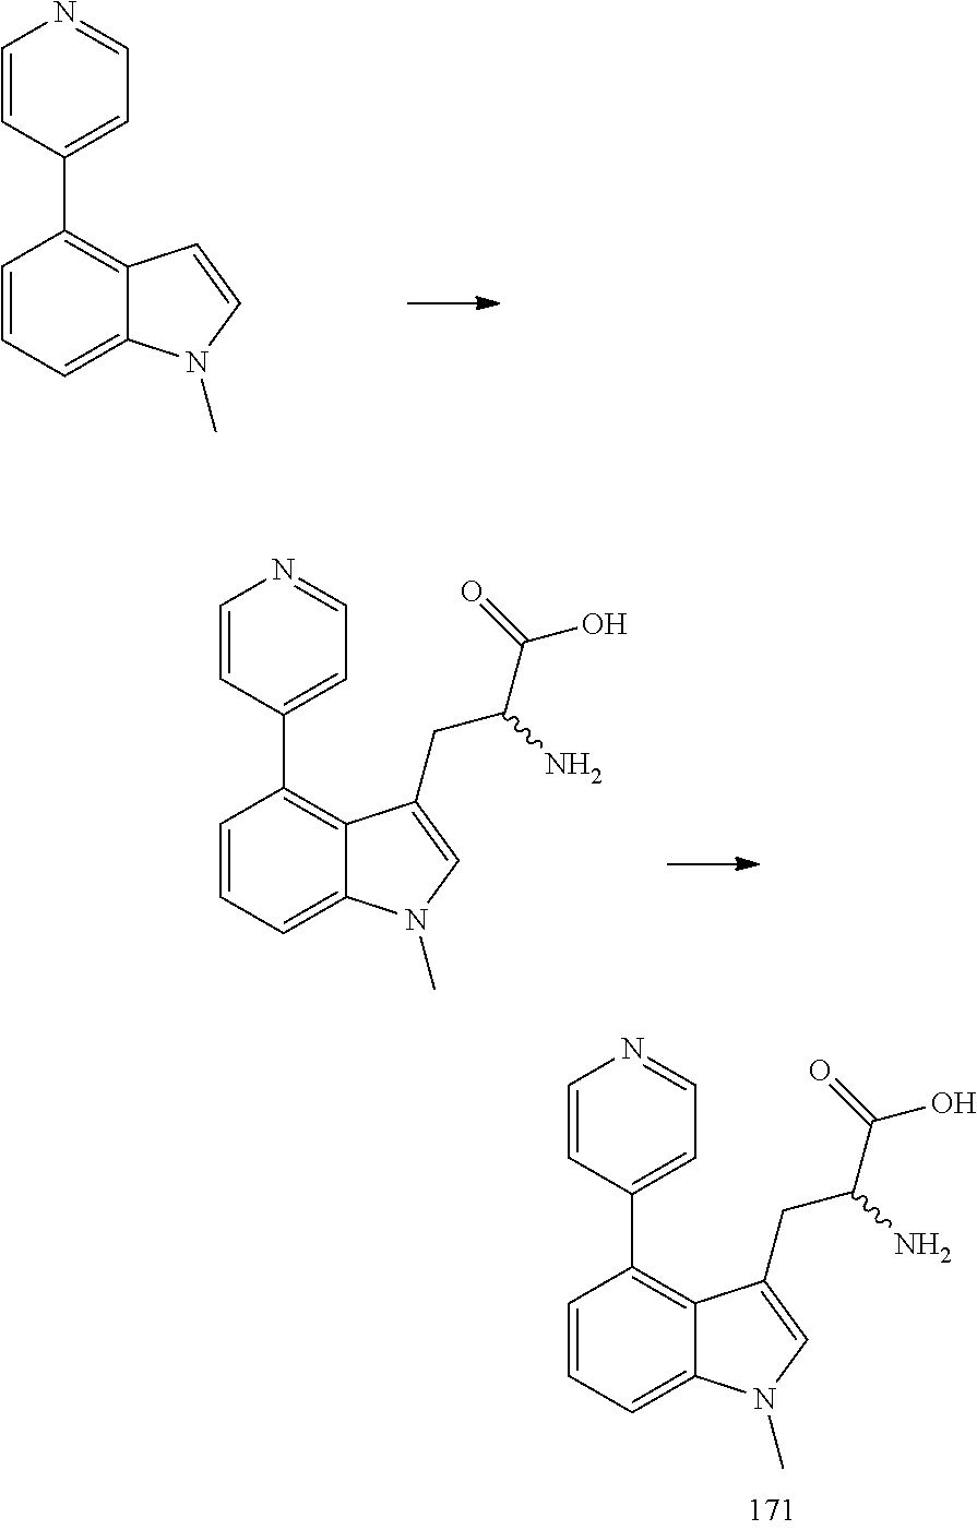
C1=CC=C2C(=C1C1=CC=NC=C1)C=CN2C.C1=CC=C2C(=C1C1=CC=NC=C1)C(CC(C(=O)O)N)=CN2C.C1=CC=C2C(=C1C1=CC=NC=C1)C(CC(C(=O)O)N)=CN2C
